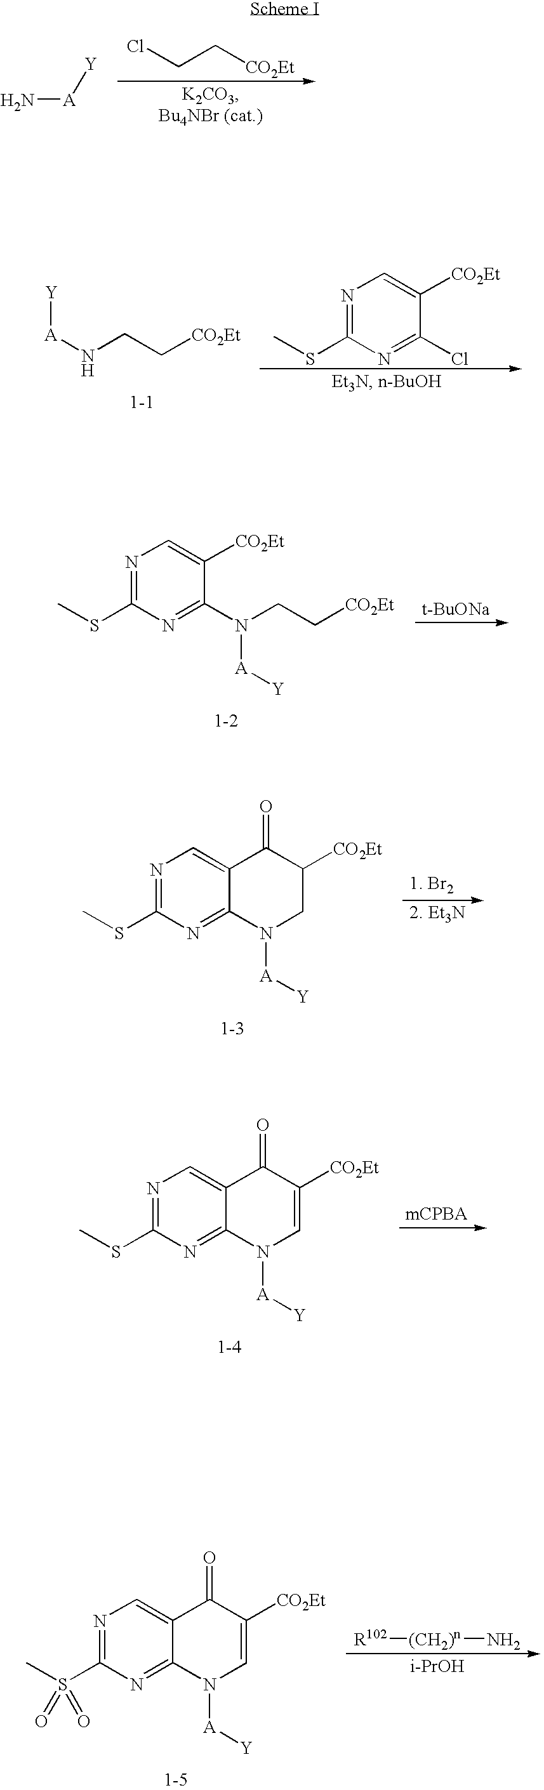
C(C[CO2Et])Cl.N[A][Y].N1=C(SC)N=C(Cl)C([CO2Et])=C1.[Y][A]NCC[CO2Et].N1=C(SC)N=C(N(CC[CO2Et])[A][Y])C([CO2Et])=C1.[t-BuONa].N1=C(SC)N=C2C(=C1)C(=O)C([CO2Et])CN2[A][Y].N1=C(SC)N=C2C(=C1)C(=O)C([CO2Et])=CN2[A][Y].N1=C(S(C)(=O)=O)N=C2C(=C1)C(=O)C([CO2Et])=CN2[A][Y].[R102][(CH2)n]N.[i-PrOH]
